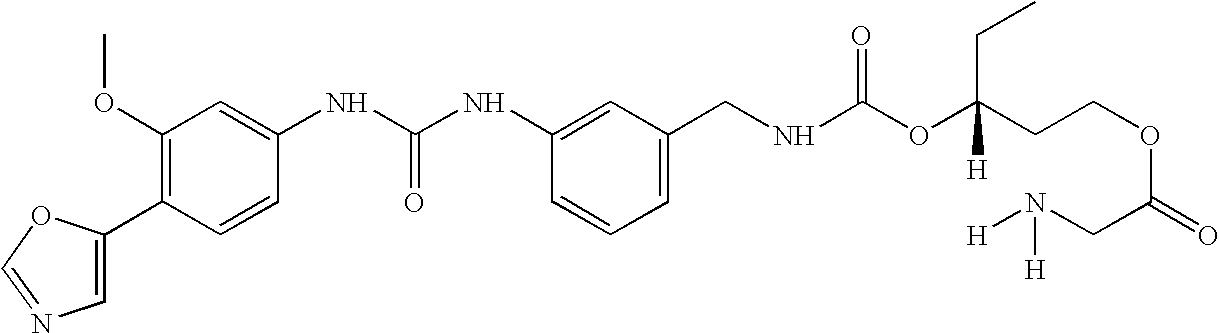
C1(C2=C(OC)C=C(NC(NC3=CC(CNC(OC(CCOC(=O)CN([H])[H])(CC)[H])=O)=CC=C3)=O)C=C2)=CN=CO1
